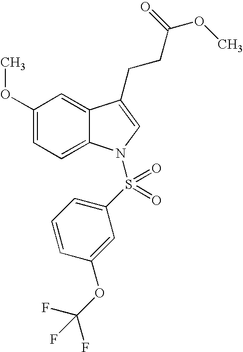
C1(OC)=CC=C2C(=C1)C(CCC(OC)=O)=CN2S(C1=CC=CC(OC(F)(F)F)=C1)(=O)=O
